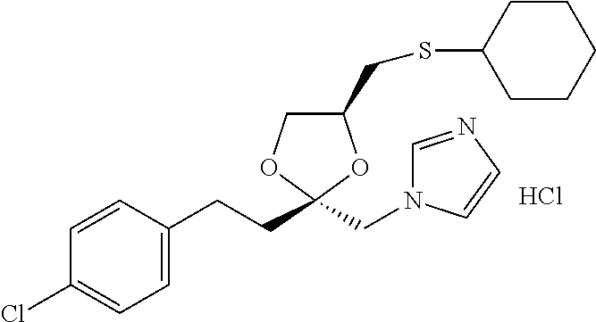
C1=C(CCC2(CN3C=NC=C3)OC(CSC3CCCCC3)CO2)C=CC(Cl)=C1.Cl
